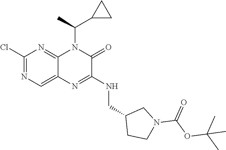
C1(Cl)=NC=C2C(=N1)N(C(C1CC1)C)C(=O)C(NCC1CCN(C(OC(C)(C)C)=O)C1)=N2
